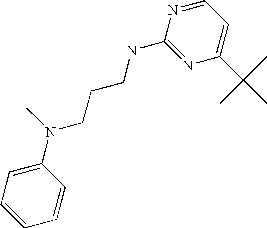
N1=CC=C(C(C)(C)C)N=C1NCCCN(C)C1=CC=CC=C1
